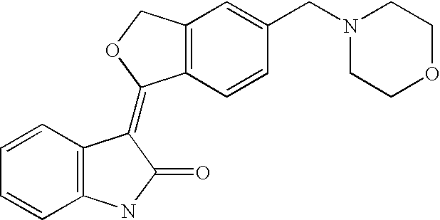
C1=CC2=C(C=C1)NC(=O)C2=C1C2=C(CO1)C=C(CN1CCOCC1)C=C2
